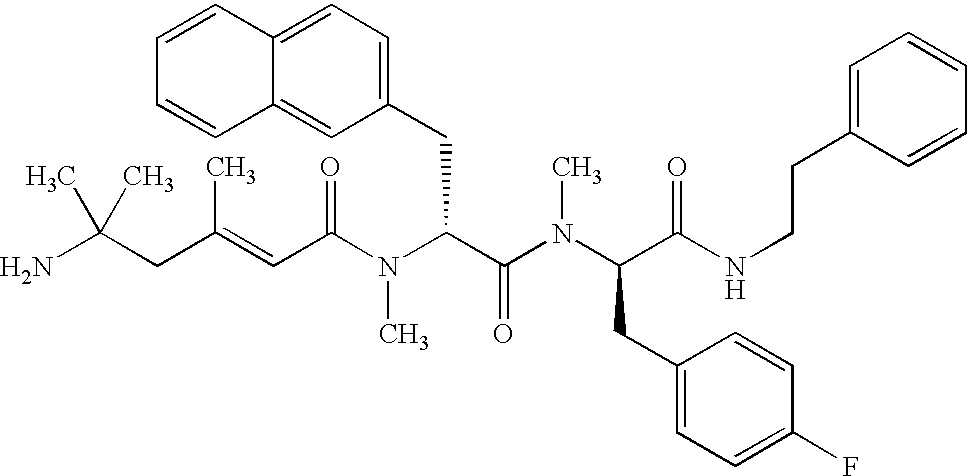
NC(CC(=CC(N(C(C(N(C(CC1=CC=C(F)C=C1)C(NCCC1=CC=CC=C1)=O)C)=O)CC1=CC=C2C(=C1)C=CC=C2)C)=O)C)(C)C
